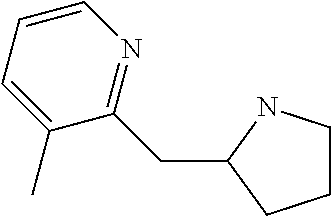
C1=CC=C(C)C(CC2CCCN2)=N1
